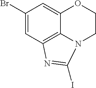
C1(Br)=CC2=C3C(=C1)OCCN3C(I)=N2
